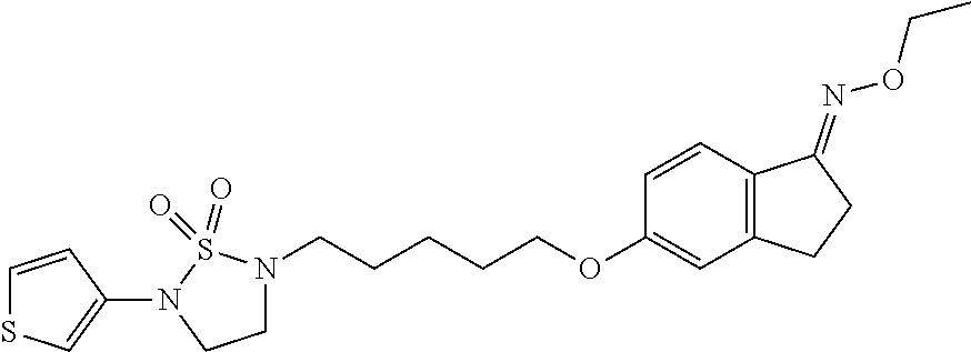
C1(N2CCN(CCCCCOC3=CC4=C(C=C3)C(=NOCC)CC4)S2(=O)=O)=CSC=C1
